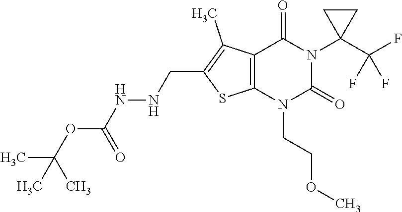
C12=C(N(CCOC)C(=O)N(C3(C(F)(F)F)CC3)C1=O)SC(CNNC(OC(C)(C)C)=O)=C2C
